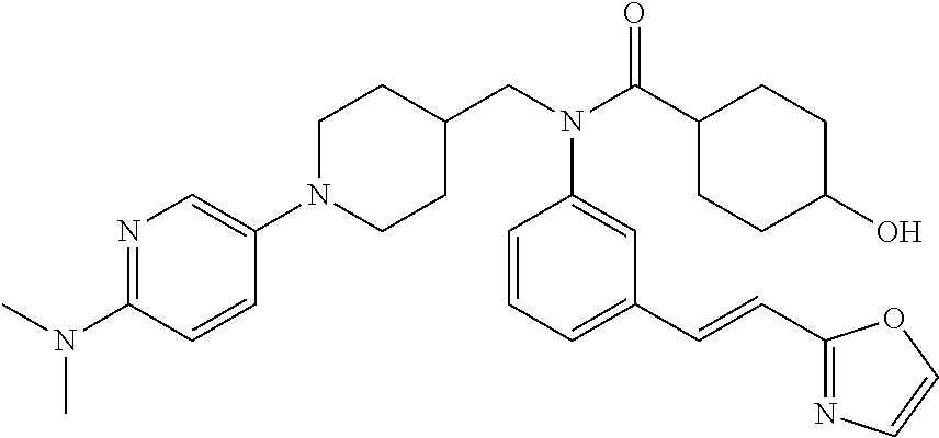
N1=C(N(C)C)C=CC(N2CCC(CN(C(C3CCC(O)CC3)=O)C3=CC(C=CC4=NC=CO4)=CC=C3)CC2)=C1
